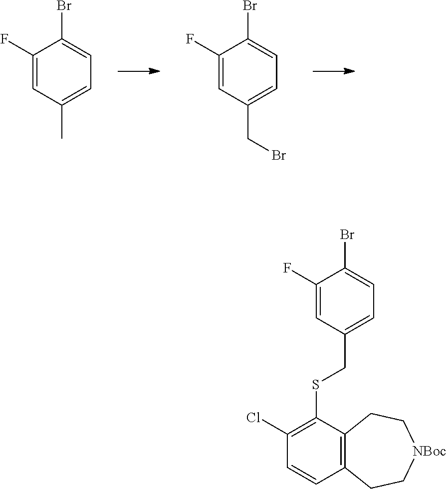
C1(F)=CC(C)=CC=C1Br.C1(F)=CC(CBr)=CC=C1Br.C1(Cl)=C(SCC2=CC=C(Br)C(F)=C2)C2=C(C=C1)CC[NBoc]CC2
